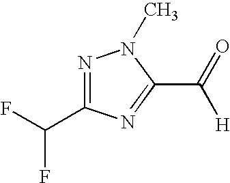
FC(F)C1=NN(C)C(C([H])=O)=N1
